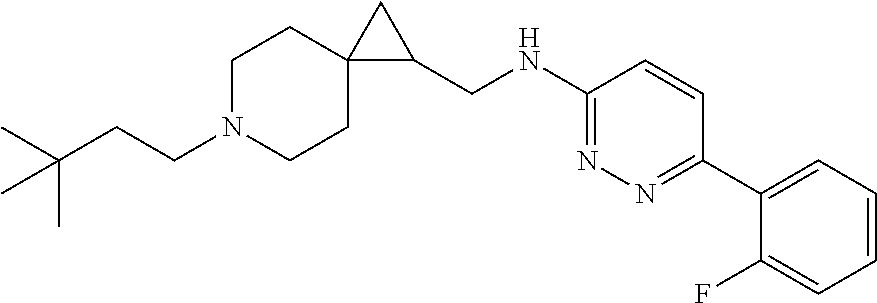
C(N1CCC2(CC1)C(CNC1=NN=C(C3=CC=CC=C3F)C=C1)C2)CC(C)(C)C
